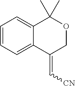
C1=CC=C2C(=C1)C(C)(C)OCC2=C[CN]
